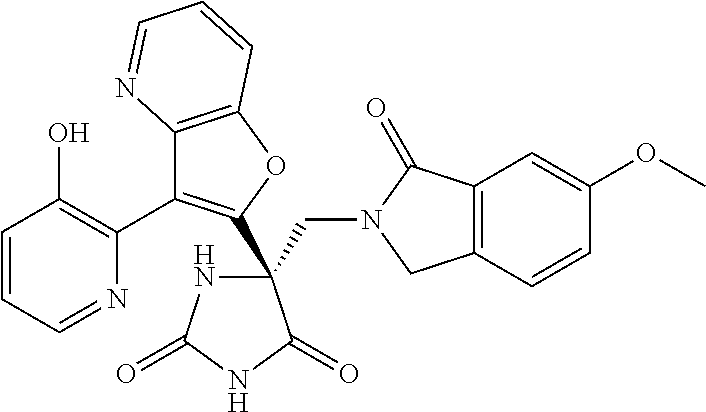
C(C1(C2=C(C3=C(O)C=CC=N3)C3=C(O2)C=CC=N3)NC(=O)NC1=O)N1CC2=C(C1=O)C=C(OC)C=C2
